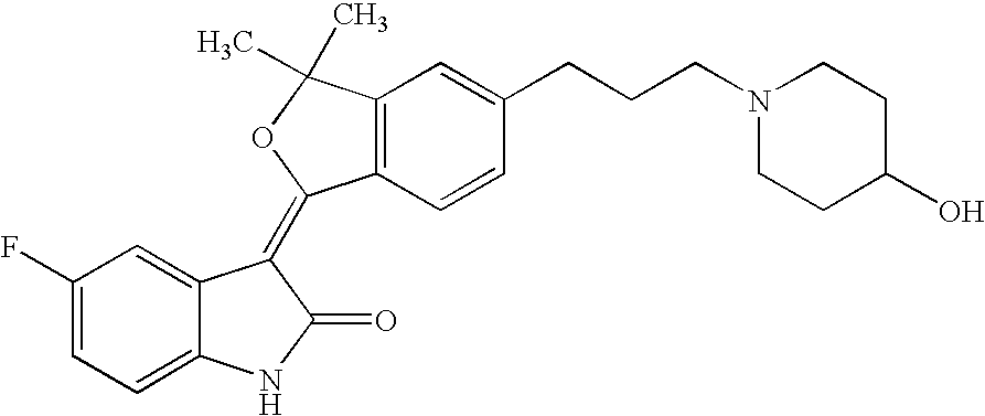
C1=C2C(=CC=C1F)NC(=O)C2=C1C2=C(C=C(CCCN3CCC(O)CC3)C=C2)C(C)(C)O1
